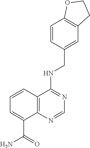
C1=C(CNC2=NC=NC3=C2C=CC=C3C(=O)N)C=CC2=C1CCO2
